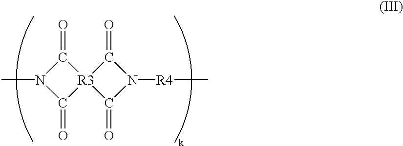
CN1C(=O)[R3]2(C1=O)C(=O)N([R4]C)C2=O
